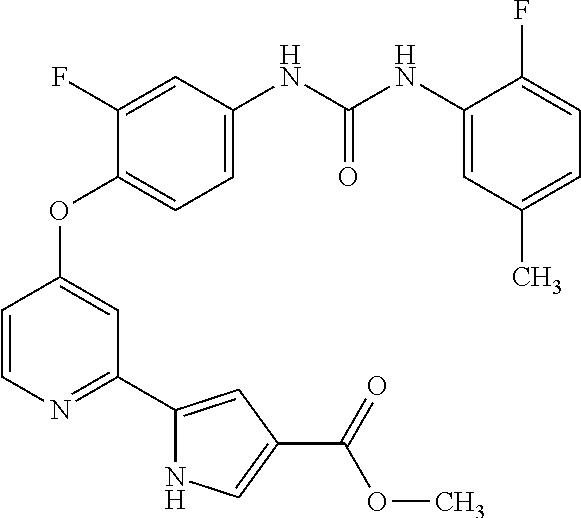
C1(F)=CC(NC(NC2=CC(C)=CC=C2F)=O)=CC=C1OC1=CC(C2=CC(C(OC)=O)=CN2)=NC=C1
